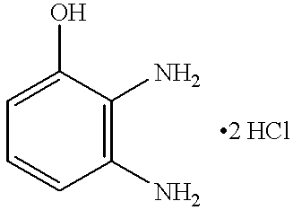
C1=C(O)C(N)=C(N)C=C1
